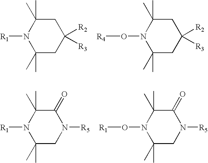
C1(C)(C)CC([R2])([R3])CC(C)(C)N1[R1].C1(C)(C)CC([R2])([R3])CC(C)(C)N1O[R4].C1(C)(C)CN([R5])C(=O)C(C)(C)N1[R1].C1(C)(C)CN([R5])C(=O)C(C)(C)N1O[R1]
